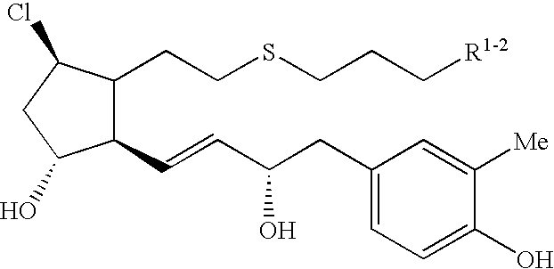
C(SCCC1C(C=CC(CC2=CC=C(O)C([Me])=C2)O)C(O)CC1Cl)CC[R1-2]
